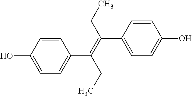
C1=CC(O)=CC=C1C(=C(CC)C1=CC=C(O)C=C1)CC
